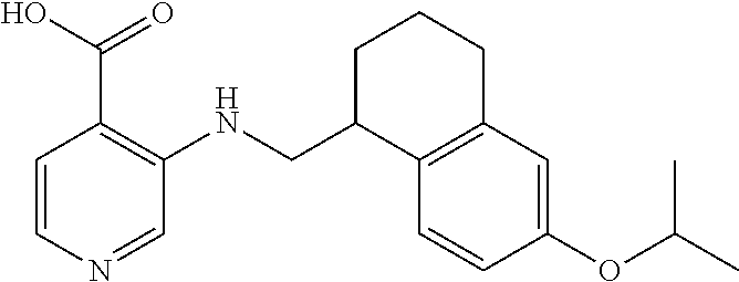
C1(OC(C)C)=CC2=C(C=C1)C(CNC1=C(C(O)=O)C=CN=C1)CCC2
